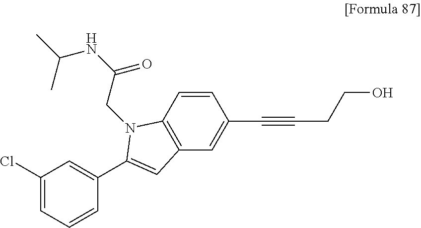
C1(Cl)=CC=CC(C2=CC3=C(C=CC(C#CCCO)=C3)N2CC(NC(C)C)=O)=C1
